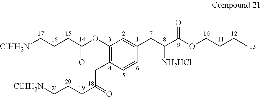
[ClHH2N]CCCC(OC1=C(CC(=O)CCC[ClHH2N])C=CC(CC(C(OCCCC)=O)[NH2HCl])=C1)=O
